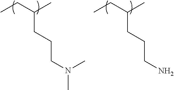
CCC(C)CCCN(C)C.CCC(C)CCCN
